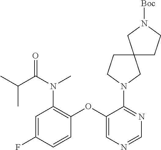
C1(OC2=C(N(C(C(C)C)=O)C)C=C(F)C=C2)=CN=CN=C1N1CCC2(C1)CCN([Boc])C2
